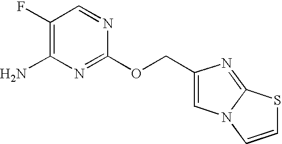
C1(F)=C(N)N=C(OCC2=CN3C(=N2)SC=C3)N=C1
